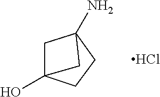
C1CC2(N)CC1(O)C2.Cl
